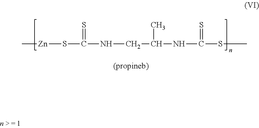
[Zn](SC(=S)NCC(C)NC(=S)SC)C
